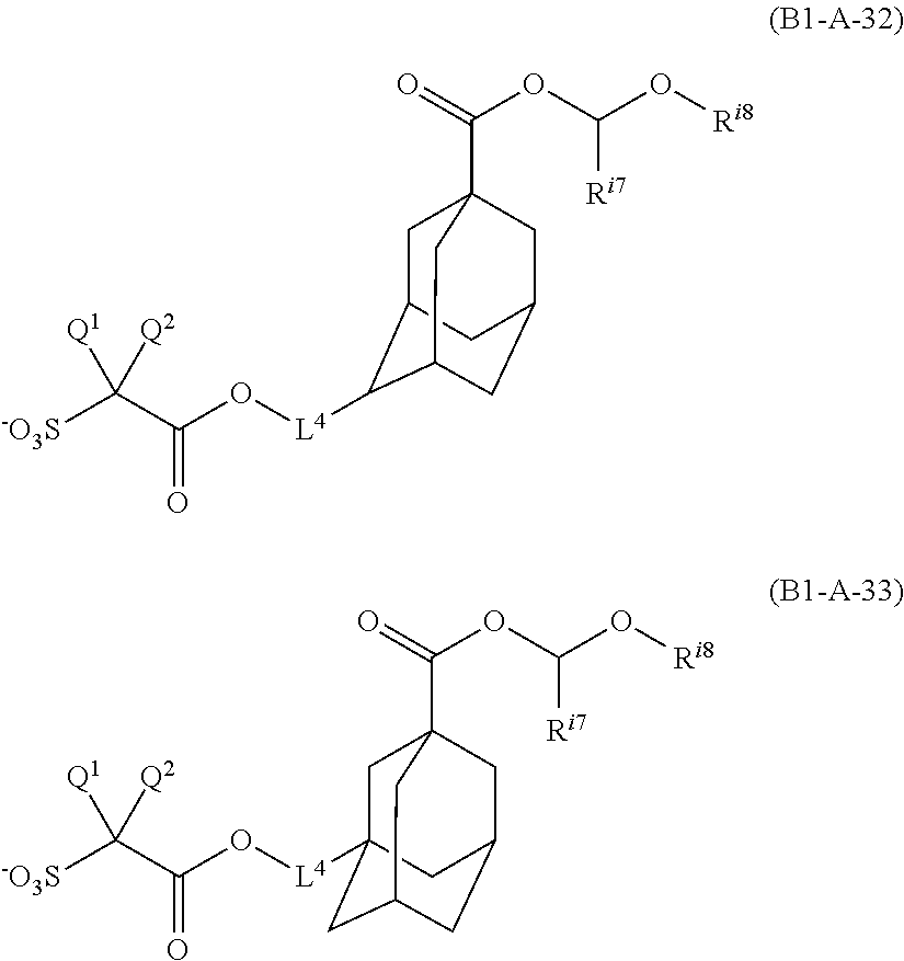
O(C(C([-O3S])([Q1])[Q2])=O)[L4]C1C2CC3(C(=O)OC(O[Ri8])[Ri7])CC(CC1C3)C2.O(C(C([-O3S])([Q1])[Q2])=O)[L4]C12CC3(C(=O)OC(O[Ri8])[Ri7])CC(CC(C1)C3)C2
